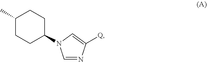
C1(C)CCC(N2C=NC([Q])=C2)CC1
